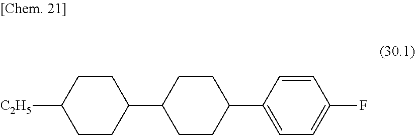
[C2H5]C1CCC(C2CCC(C3=CC=C(F)C=C3)CC2)CC1
